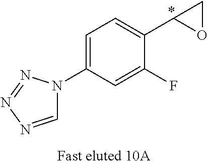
C1=C(F)C(C2OC2)=CC=C1N1C=NN=N1.*
